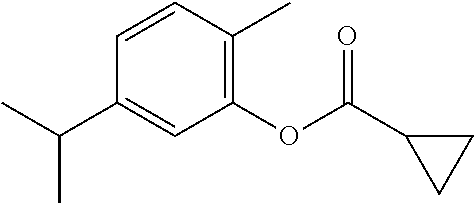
C1(OC(C2CC2)=O)=C(C)C=CC(C(C)C)=C1
